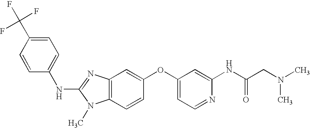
N(C1=NC2=C(N1C)C=CC(OC1=CC=NC(NC(CN(C)C)=O)=C1)=C2)C1=CC=C(C(F)(F)F)C=C1
